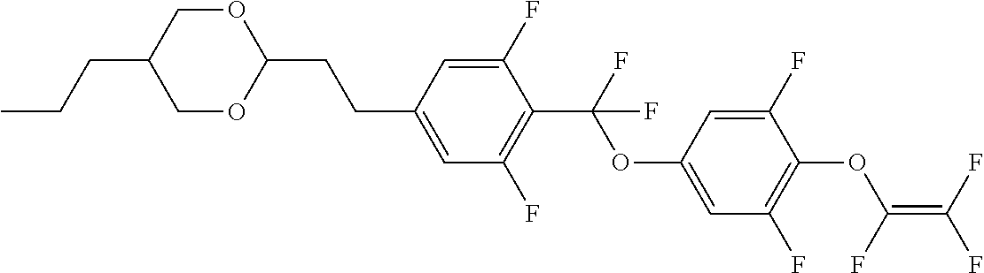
C1(CCC2=CC(F)=C(C(OC3=CC(F)=C(OC(=C(F)F)F)C(F)=C3)(F)F)C(F)=C2)OCC(CCC)CO1
